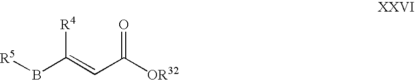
[R5]BC(=CC([OR32])=O)[R4]
